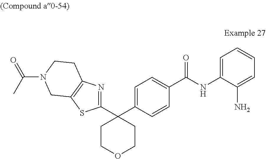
C1=CC=C(N)C(NC(C2=CC=C(C3(C4=NC5=C(S4)CN(C(C)=O)CC5)CCOCC3)C=C2)=O)=C1
